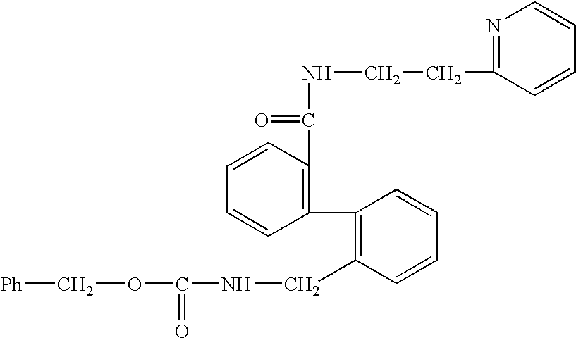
C1=CC=CC(C2=C(CNC(OC[Ph])=O)C=CC=C2)=C1C(NCCC1=NC=CC=C1)=O
